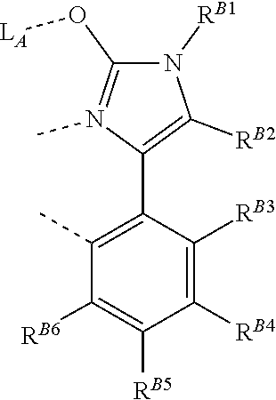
O(C1=N(C)C(C2=C(C)C([RB6])=C([RB5])C([RB4])=C2[RB3])=C([RB2])N1[RB1])[LA]
